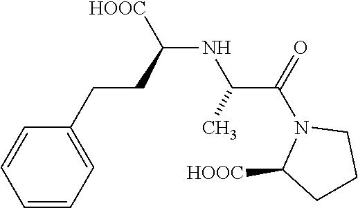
C1=CC=C(CCC(NC(C(=O)N2C([HOOC])CCC2)C)[HOOC])C=C1
